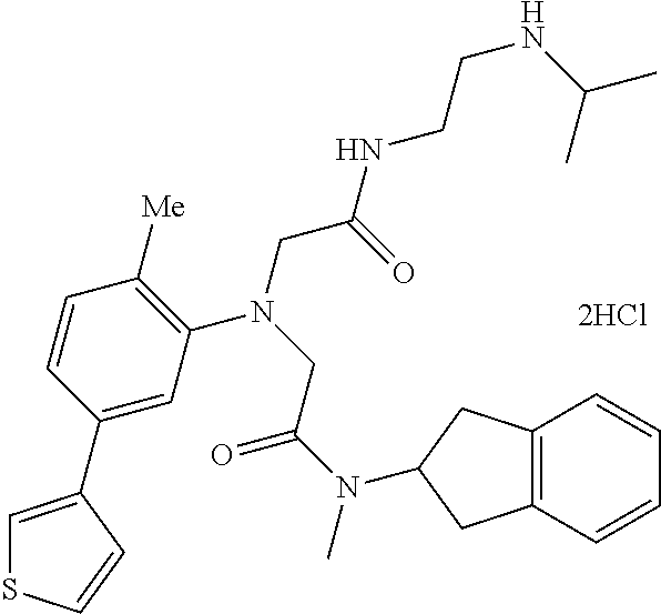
[2HCl].C1=C(C2=CSC=C2)C=CC([Me])=C1N(CC(NCCNC(C)C)=O)CC(N(C)C1CC2=C(C=CC=C2)C1)=O
